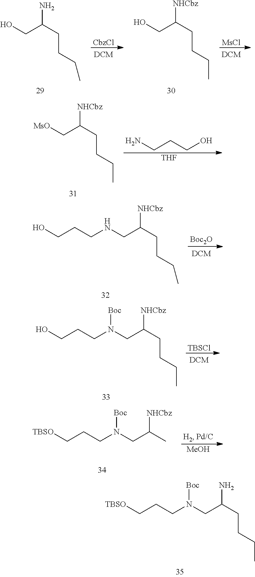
N(CC(CCCC)N)(CCC[TBSO])[Boc].OCC(CCCC)N.[CbzCl].OCC(CCCC)[NHCbz].[MsCl].NCCCO.[THF].[MsO]CC(CCCC)[NHCbz].[Boc2O].N(CC(CCCC)[NHCbz])CCCO.[TBSCl].N(CC(CCCC)[NHCbz])(CCCO)[Boc].[MeOH].N(CC(C)[NHCbz])(CCC[TBSO])[Boc]
